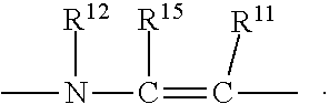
CN(C([R15])=C(C)[R11])[R12]
